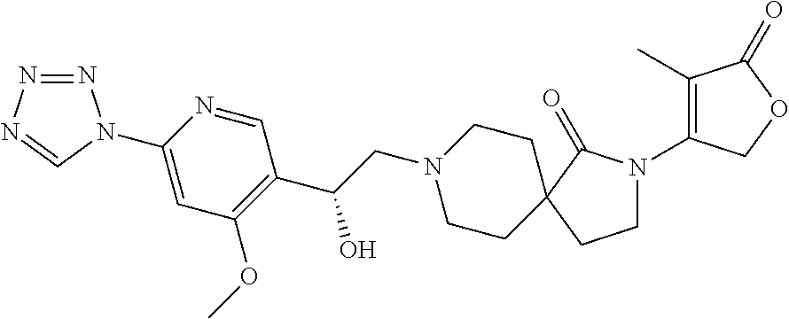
N1=NN=CN1C1=CC(OC)=C(C(CN2CCC3(CC2)C(=O)N(C2=C(C)C(=O)OC2)CC3)O)C=N1
